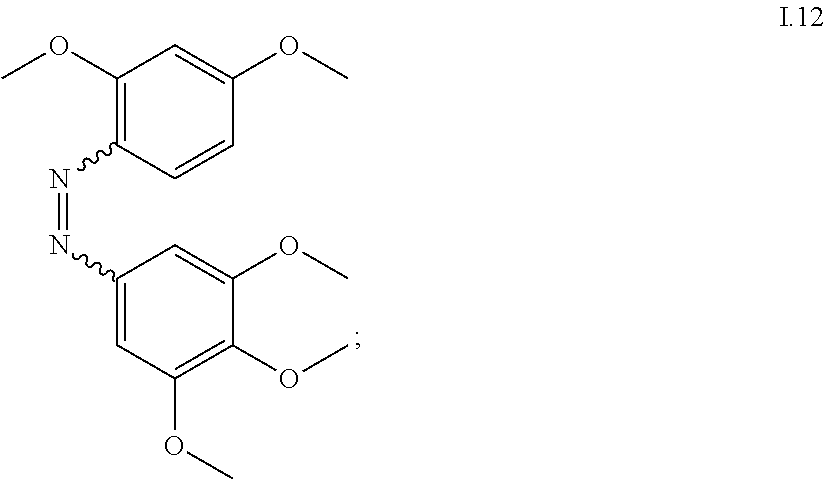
C1(OC)=C(N=NC2=CC(OC)=C(OC)C(OC)=C2)C=CC(OC)=C1
